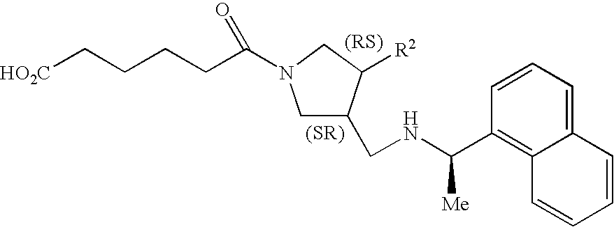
C1=CC(C([Me])NCC2CN(C(=O)CCCC[HO2C])CC2[R2])=C2C(=C1)C=CC=C2
